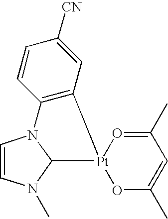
C1=CN2C(N1C)[Pt]1(C3=C2C=CC([CN])=C3)OC(C)=CC(C)=O1
